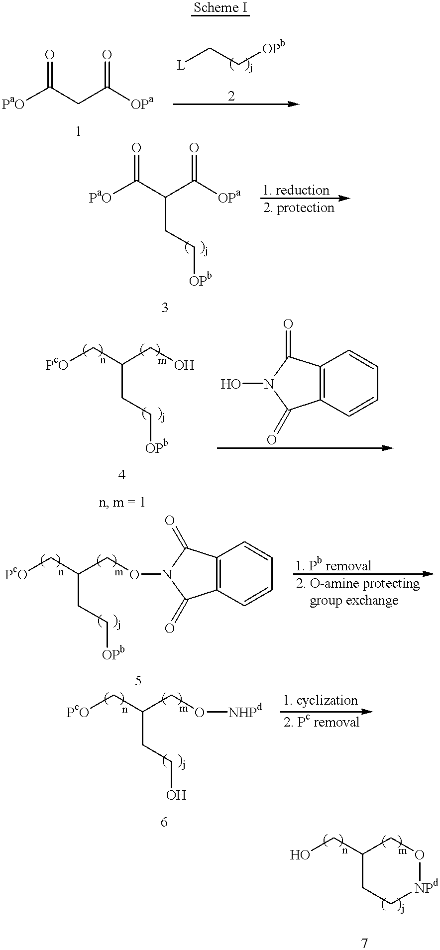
[PaO]C(CC([OPa])=O)=O.[L]CC[OPb].[PaO]C(C(C([OPa])=O)CC[OPb])=O.[PcO]CC(CO)CC[OPb].C12=C(C=CC=C1)C(=O)N(O)C2=O.[PcO]CC(CON1C(=O)C2=C(C=CC=C2)C1=O)CC[OPb].[PcO]CC(CO[NHPd])CCO.C(C1CO[NPd]CC1)O
